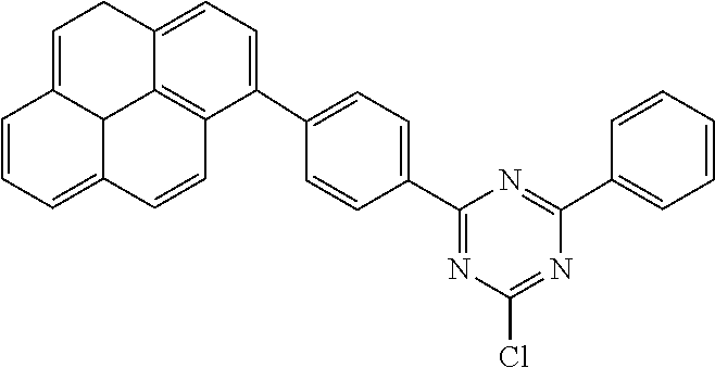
C1=CC(C2=NC(C3=CC=C(C4=CC=C5CC=C6C=CC=C7C6C5=C4C=C7)C=C3)=NC(Cl)=N2)=CC=C1
